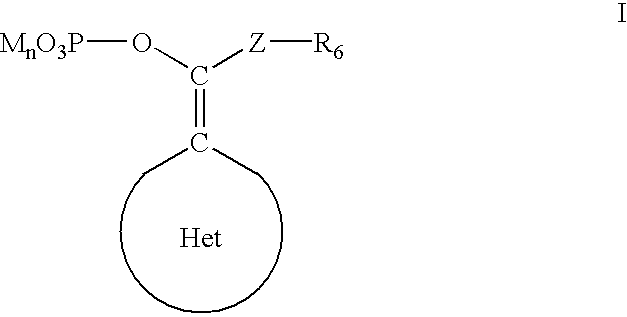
C(=C(C)C)(O[MnO3P])[Z][R6]
